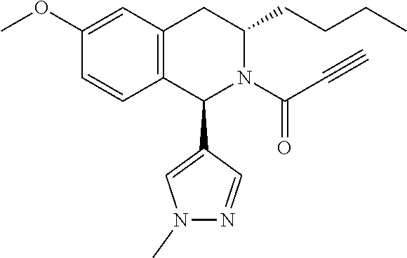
C12=C(CC(CCCC)N(C(C#C)=O)C1C1=CN(C)N=C1)C=C(OC)C=C2
